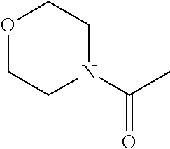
C(C)(=O)N1CCOCC1
